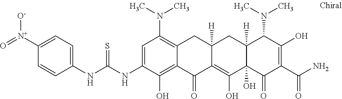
C1=C(NC(NC2=CC=C([N+]([O-])=O)C=C2)=S)C(O)=C2C(=C1N(C)C)CC1([H])C(=C(O)C3(O)C([H])(C1)C(N(C)C)C(O)=C(C(N)=O)C3=O)C2=O
